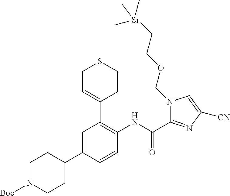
N1([Boc])CCC(C2=CC(C3=CCSCC3)=C(NC(C3=NC([CN])=CN3COCC[Si](C)(C)C)=O)C=C2)CC1
